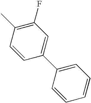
C1=CC(C)=C(F)C=C1C1=CC=CC=C1
